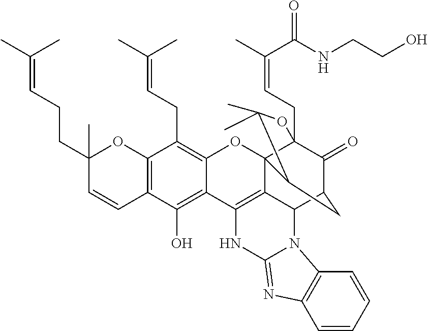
C12=C(C(O)=C3C(=C1CC=C(C)C)OC14C5(CC=C(C)C(NCCO)=O)C(=O)C(CC1C(C)(C)O5)C1C4=C3NC3=NC4=C(C=CC=C4)N13)C=CC(CCC=C(C)C)(C)O2
